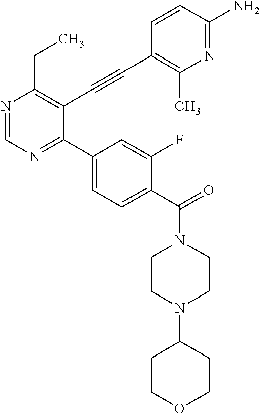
N1=CN=C(C2=CC=C(C(=O)N3CCN(C4CCOCC4)CC3)C(F)=C2)C(C#CC2=C(C)N=C(N)C=C2)=C1CC
